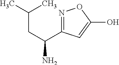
N1=C(C(CC(C)C)N)C=C(O)O1
